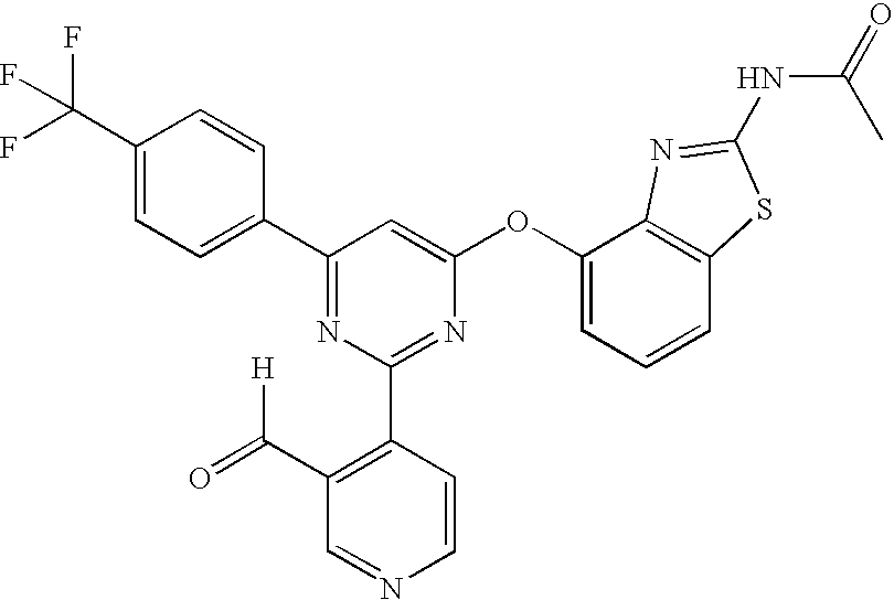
C1(C(F)(F)F)=CC=C(C2=NC(C3=C(C(=O)[H])C=NC=C3)=NC(OC3=CC=CC4=C3N=C(NC(=O)C)S4)=C2)C=C1
